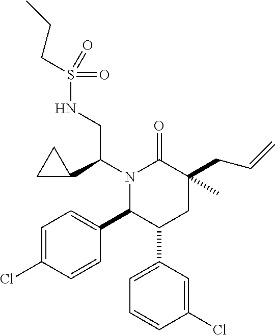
C1=C(C2CC(C)(CC=C)C(=O)N(C(CNS(=O)(=O)CCC)C3CC3)C2C2=CC=C(Cl)C=C2)C=C(Cl)C=C1
